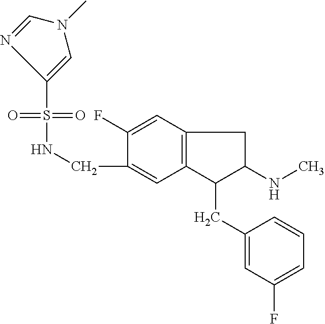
C(C1=CC2=C(C=C1F)CC(NC)C2CC1=CC(F)=CC=C1)NS(=O)(=O)C1=CN(C)C=N1
